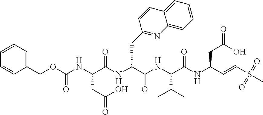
C1=CC=CC(COC(NC(C(NC(C(NC(C(NC(C=CS(C)(=O)=O)CC(O)=O)=O)C(C)C)=O)CC2=NC3=CC=CC=C3C=C2)=O)CC(O)=O)=O)=C1
